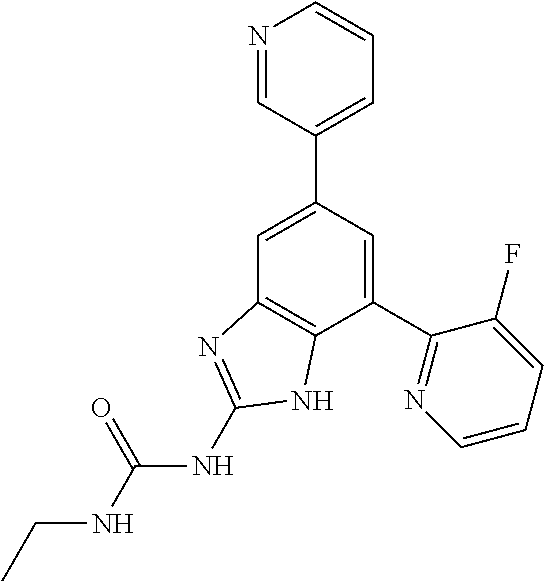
C1=C(C2=CC=CN=C2)C=C(C2=NC=CC=C2F)C2=C1N=C(NC(NCC)=O)N2
